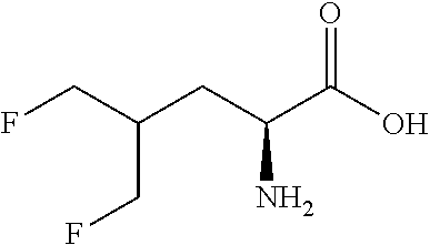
FCC(CC(C(=O)O)N)CF
